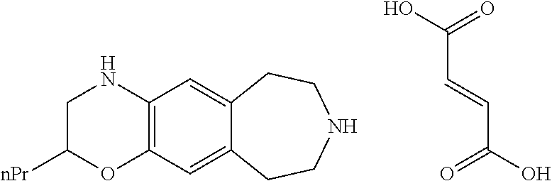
C1C([nPr])OC2=C(N1)C=C1C(=C2)CCNCC1.OC(=O)C=CC(O)=O
